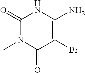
C1(=O)N(C)C(=O)C(Br)=C(N)N1
